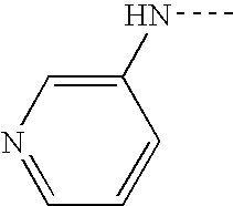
C1(NC)=CN=CC=C1
